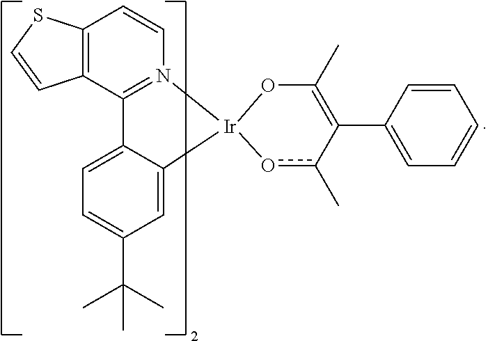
C12=C(C3=N(C=C1)[Ir]1(C4=CC(C(C)(C)C)=CC=C34)OC(C)=C(C3=CC=CC=C3)c(C)o1)C=CS2
